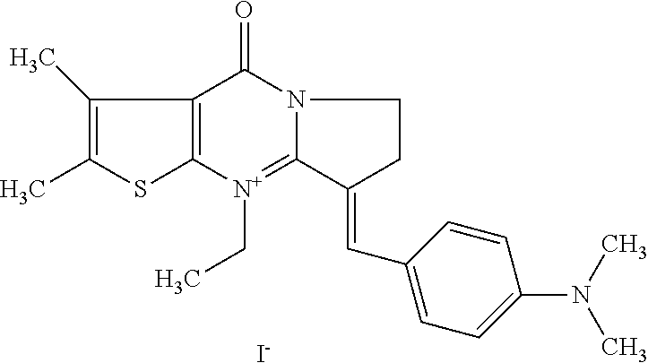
[I-].C12=C([N+](CC)=C3N(C1=O)CCC3=CC1=CC=C(N(C)C)C=C1)SC(C)=C2C
